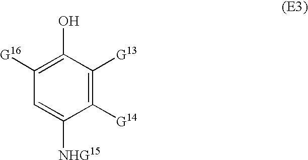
C1(O)=C([G16])C=C([NHG15])C([G14])=C1[G13]
